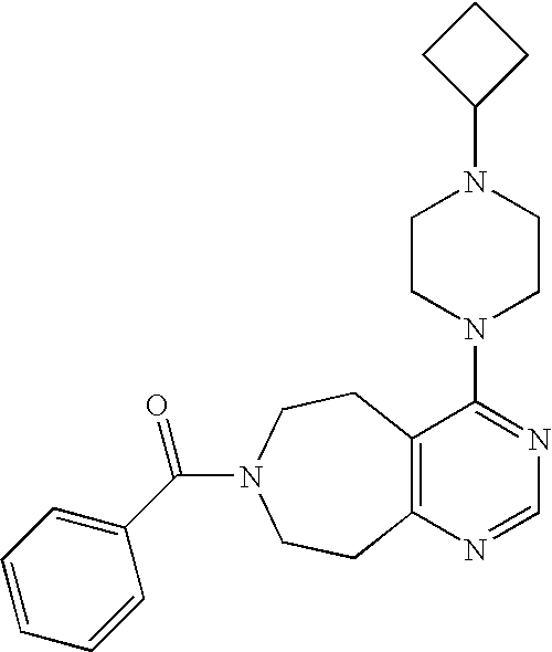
C1CC(N2CCN(C3=NC=NC4=C3CCN(C(C3=CC=CC=C3)=O)CC4)CC2)C1
